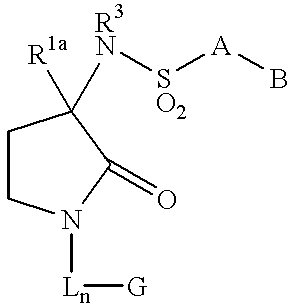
C1CN([Ln][G])C(=O)C1([R1a])[R3N][SO2][A]B
